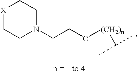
[X]1CCN(CCO[(CH2)n]C(C)C)CC1
